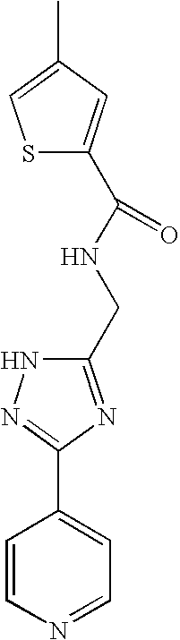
C1=CN=CC=C1C1=NNC(CNC(=O)C2=CC(C)=CS2)=N1
